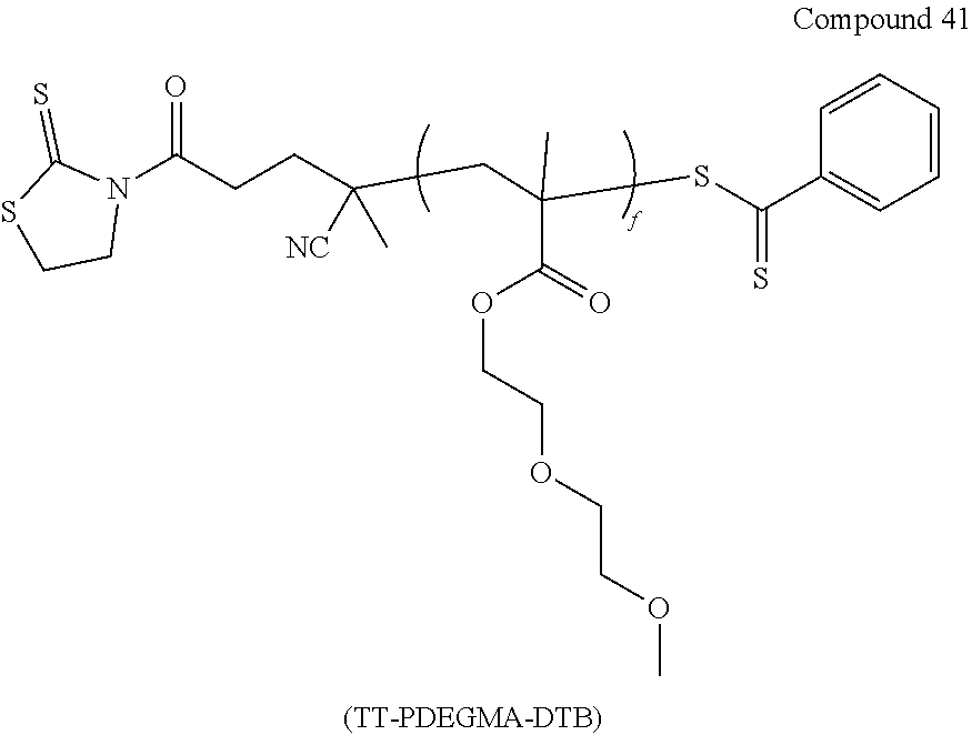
C(CC(SC(C1=CC=CC=C1)=S)(C)C(OCCOCCOC)=O)(CCC(N1C(=S)SCC1)=O)(C)[NC]
